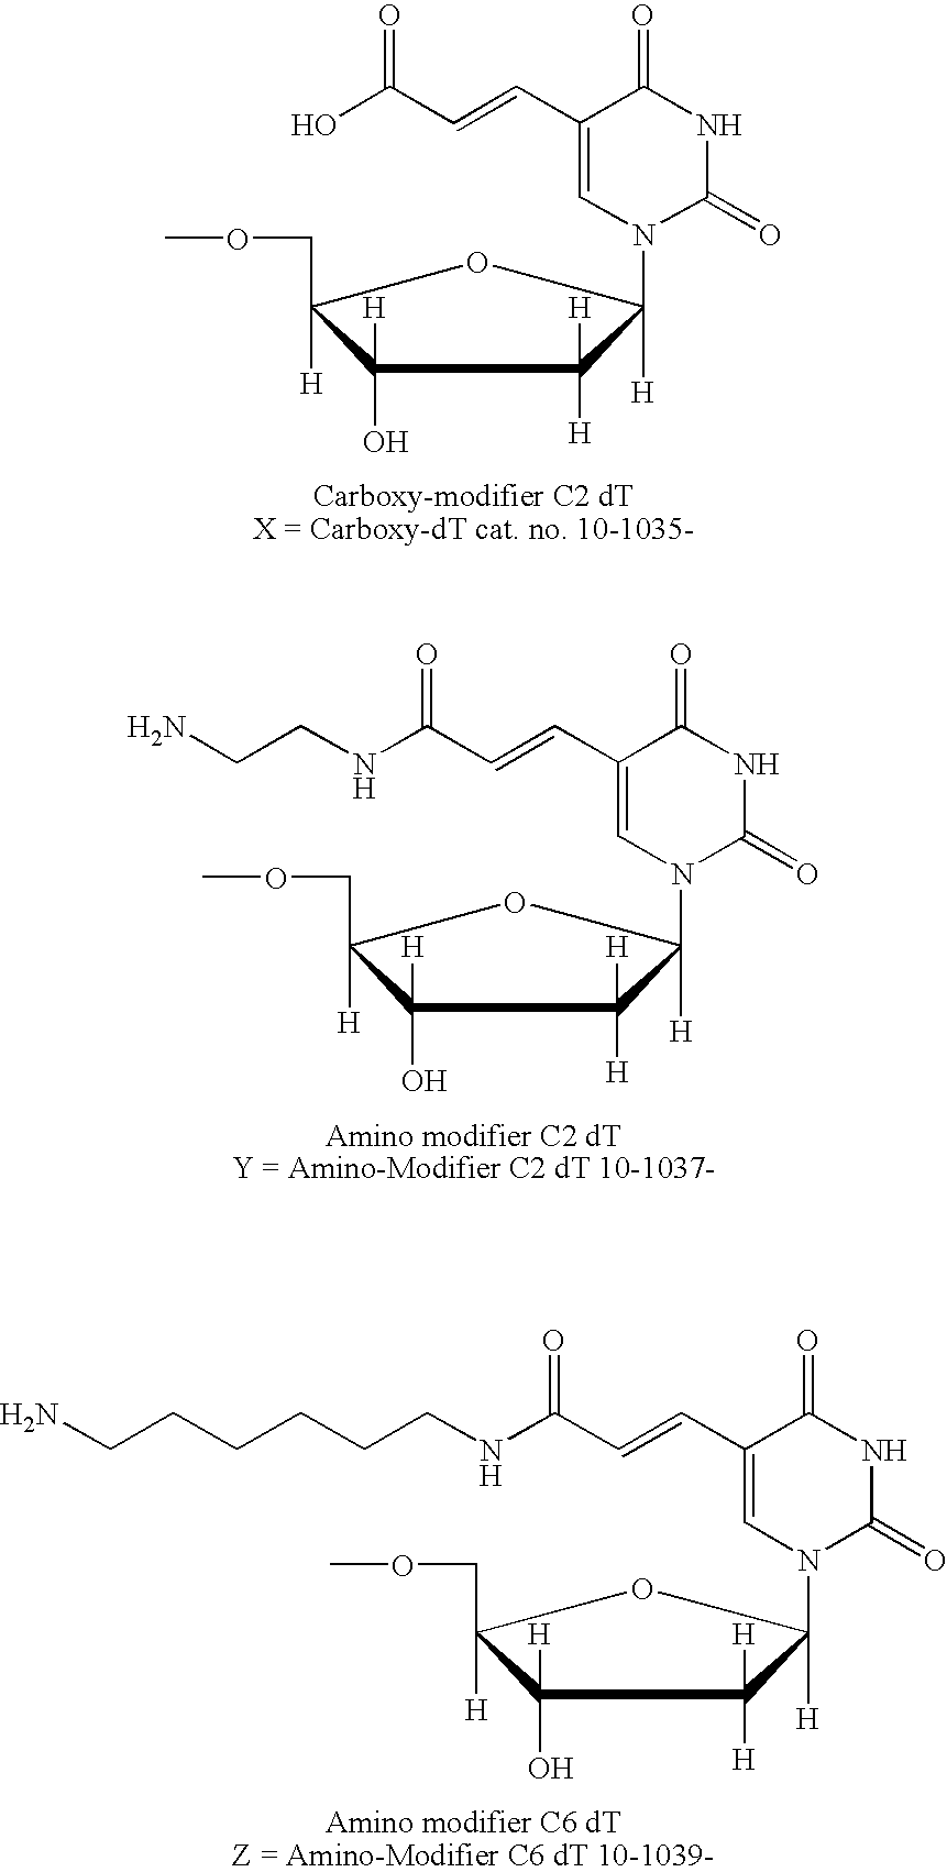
C1(C=CC(O)=O)=CN(C2([H])C([H])([H])C(O)([H])C([H])(COC)O2)C(=O)NC1=O.C1(C=CC(NCCN)=O)=CN(C2([H])C([H])([H])C(O)([H])C([H])(COC)O2)C(=O)NC1=O.C1(C=CC(NCCCCCCN)=O)=CN(C2([H])C([H])([H])C(O)([H])C([H])(COC)O2)C(=O)NC1=O
